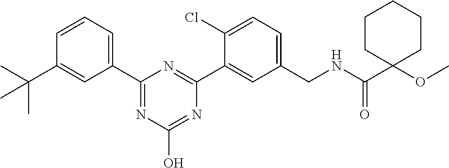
C1=CC=C(C2=NC(O)=NC(C3=CC(CNC(C4(OC)CCCCC4)=O)=CC=C3Cl)=N2)C=C1C(C)(C)C
